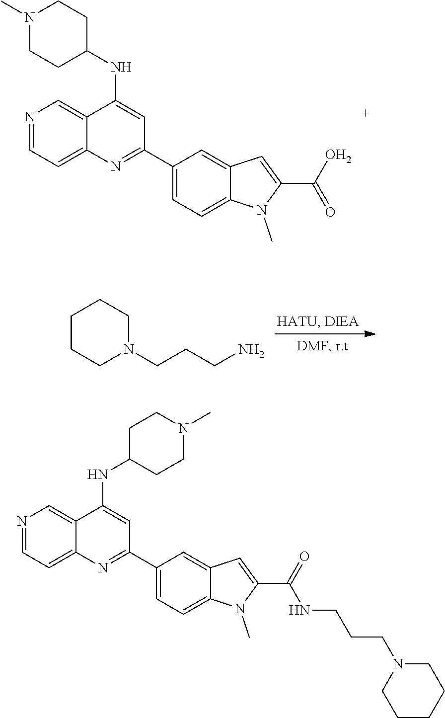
C1CCN(CCCN)CC1.N1=CC=C2C(=C1)C(NC1CCN(C)CC1)=CC(C1=CC=C3C(=C1)C=C(C(O)=O)N3C)=N2.N1=CC=C2C(=C1)C(NC1CCN(C)CC1)=CC(C1=CC=C3C(=C1)C=C(C(=O)NCCCN1CCCCC1)N3C)=N2
